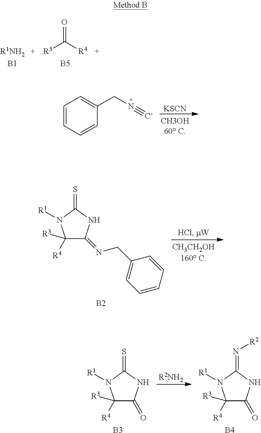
C1([R4])([R3])C(=O)NC(=S)N1[R1].[B3].[R2NH2].C1([R4])([R3])C(=O)NC(=N[R2])N1[R1].[B4].[R3]C([R4])=O.[B5].[R1NH2].[B1].[KSCN].C1=CC=CC(CN#[C-])=C1.C1([R4])([R3])C(=NCC2=CC=CC=C2)NC(=S)N1[R1].[B2]
